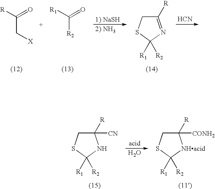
[R]C(C[X])=O.[R1]C([R2])=O.C1([R])=NC([R1])([R2])SC1.[HCN].C1([R])([CN])CSC([R1])([R2])N1.O.C1([R])([CONH2])CSC([R1])([R2])[NHacid]1
